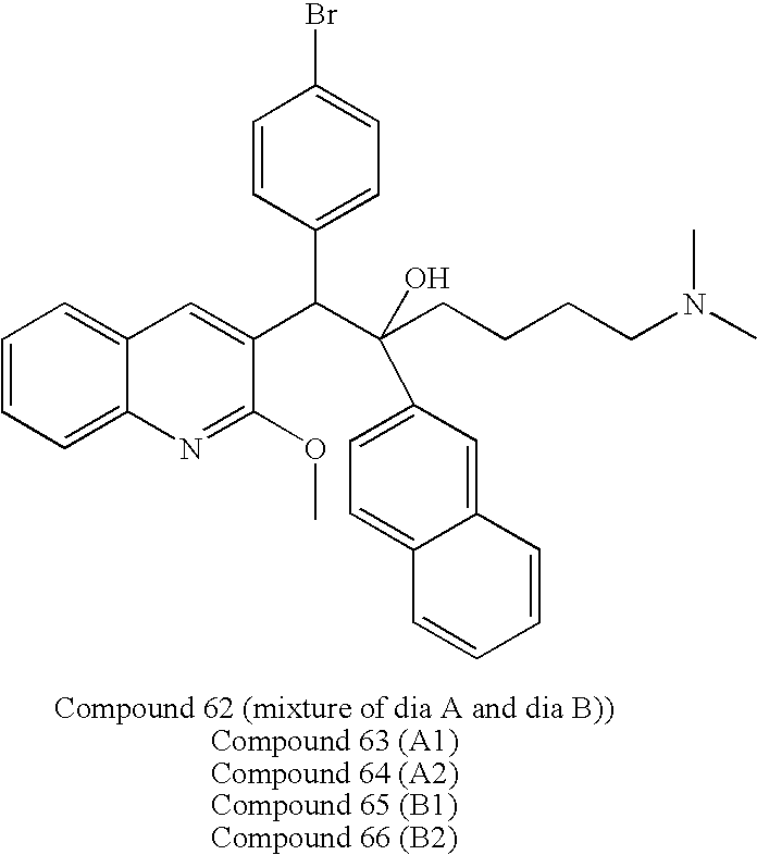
C1=CC(C(C(CCCCN(C)C)(C2=CC=C3C(=C2)C=CC=C3)O)C2=CC3=CC=CC=C3N=C2OC)=CC=C1Br
